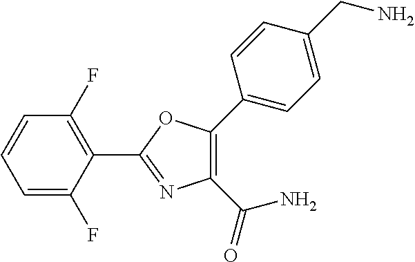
C1=C(F)C(C2=NC(C(N)=O)=C(C3=CC=C(CN)C=C3)O2)=C(F)C=C1
